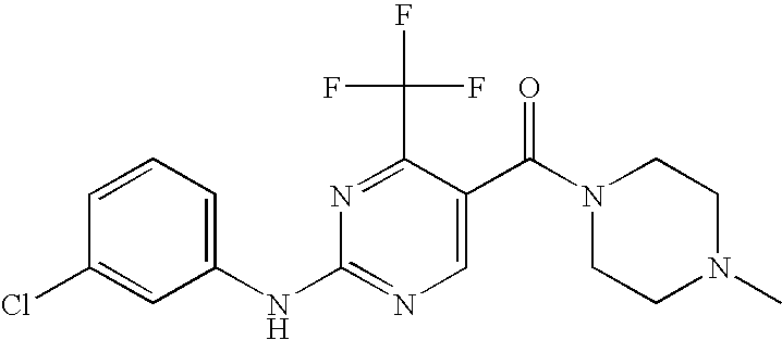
C1(NC2=NC=C(C(N3CCN(C)CC3)=O)C(C(F)(F)F)=N2)=CC=CC(Cl)=C1
